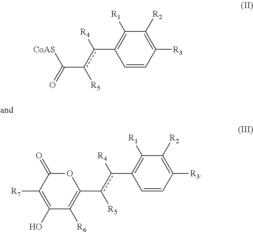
[R5]c(C(=O)[CoAS])c(C1=C([R1])C([R2])=C([R3])C=C1)[R4].[R5]c(C1=C([R6])C(O)=C([R7])C(=O)O1)c(C1=C([R1])C([R2])=C([R3])C=C1)[R4]
